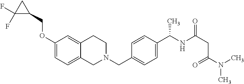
C1(OCC2CC2(F)F)=CC=C2C(=C1)CCN(CC1=CC=C(C(NC(=O)CC(N(C)C)=O)C)C=C1)C2
